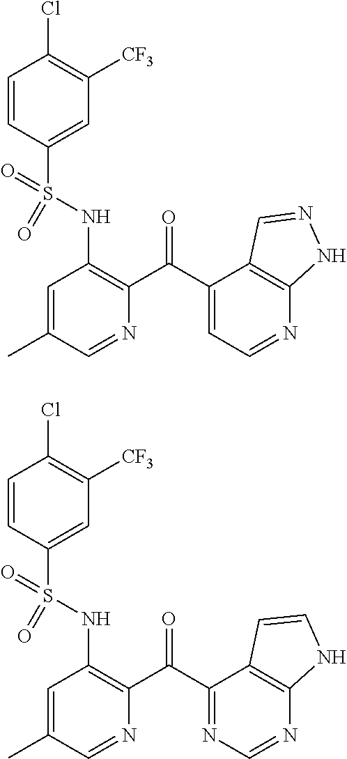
C1=CC(S(NC2=C(C(C3=CC=NC4=C3C=NN4)=O)N=CC(C)=C2)(=O)=O)=CC([CF3])=C1Cl.C1=CC(S(NC2=C(C(C3=NC=NC4=C3C=CN4)=O)N=CC(C)=C2)(=O)=O)=CC([CF3])=C1Cl
